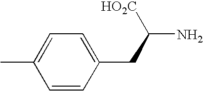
C1=CC(CC([HO2C])N)=CC=C1C
